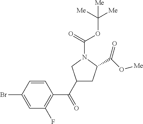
C1(C(C2=C(F)C=C(Br)C=C2)=O)CC(C(O[Me])=O)N(C(=O)OC([Me])([Me])[Me])C1
